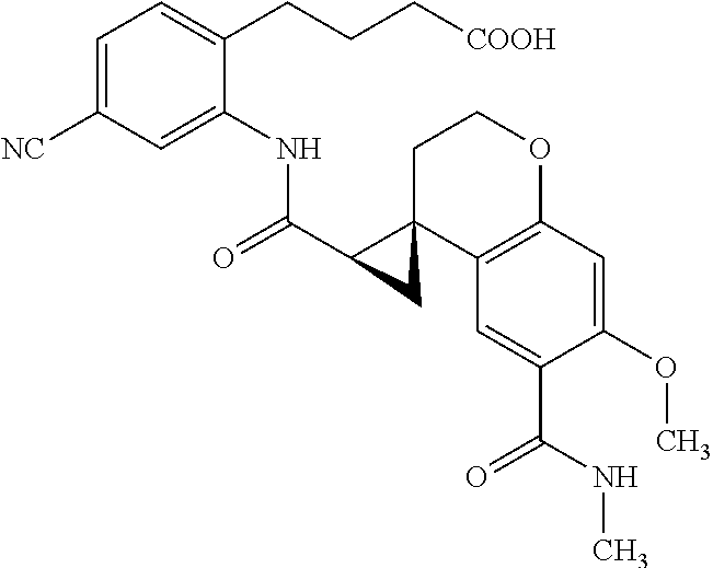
C1(OC)=CC2=C(C=C1C(NC)=O)C1(CCO2)C(C(=O)NC2=CC([NC])=CC=C2CCC[COOH])C1
